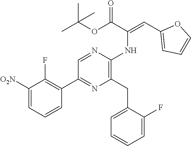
C1([O2N])=CC=CC(C2=NC(CC3=CC=CC=C3F)=C(NC(=CC3=CC=CO3)C(OC(C)(C)C)=O)N=C2)=C1F
